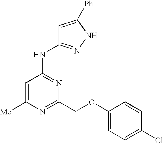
C1=C([Me])N=C(COC2=CC=C(Cl)C=C2)N=C1NC1=NNC([Ph])=C1
